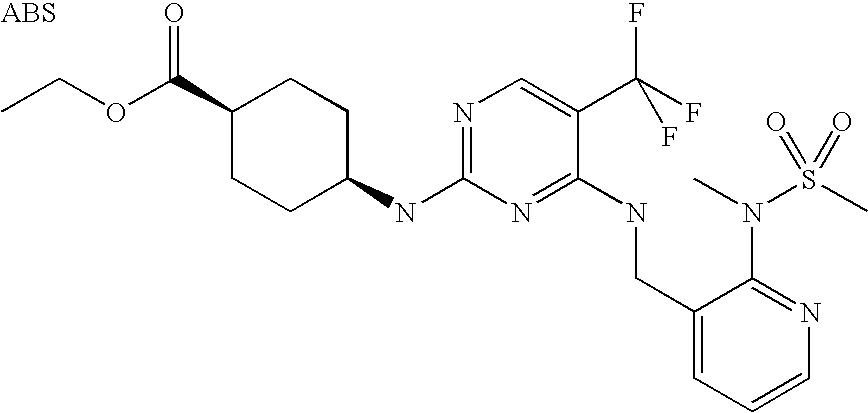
CCOC(C1CCC(NC2=NC=C(C(F)(F)F)C(NCC3=CC=CN=C3N(S(=O)(C)=O)C)=N2)CC1)=O
